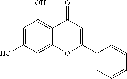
C1=C(O)C=C2C(=C1O)C(=O)C=C(C1=CC=CC=C1)O2
